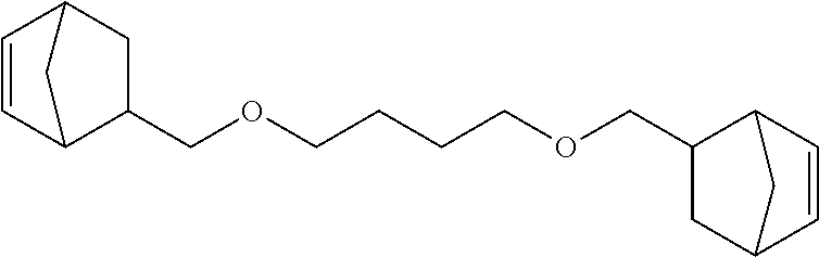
C1(COCCCCOCC2C3C=CC(C3)C2)CC2C=CC1C2
